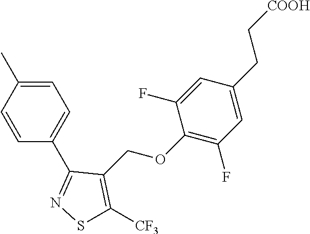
C1=C(C)C=CC(C2=NSC([CF3])=C2COC2=C(F)C=C(CC[COOH])C=C2F)=C1
